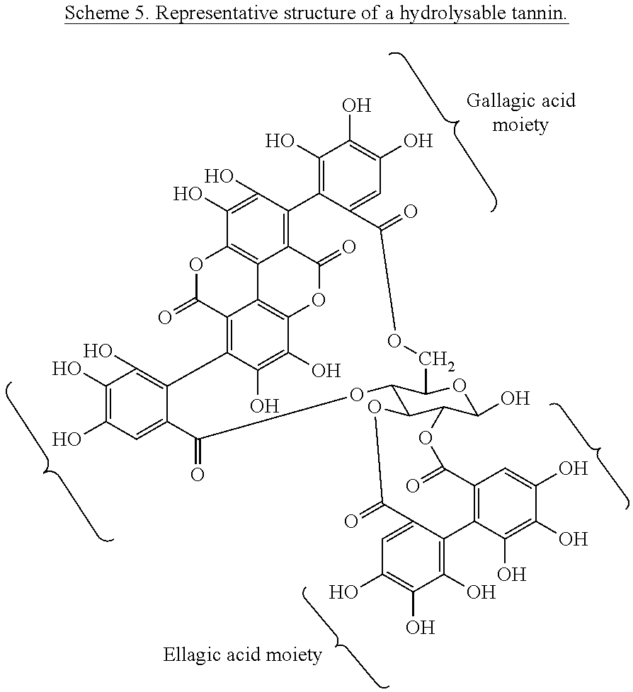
C1(O)=C2C(=CC(O)=C1O)C(=O)OCC1C(C3C(C(O)O1)OC(=O)C1=C(C(O)=C(O)C(O)=C1)C1=C(O)C(O)=C(O)C=C1C(=O)O3)OC(=O)C1=CC(O)=C(O)C(O)=C1C1=C3C(=O)OC4=C5C(=C2C(O)=C4O)C(=O)OC(=C53)C(O)=C1O
